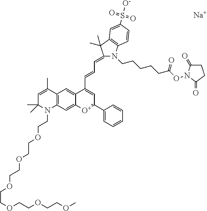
[Na].N1(CCCCCC(ON2C(=O)CCC2=O)=O)C2=C(C(C)(C)C1=CC=CC1=CC(C3=CC=CC=C3)=[O+]C3=CC4=C(C(C)=CC(C)(C)N4CCOCCOCCOCCOCCOCCOC)C=C31)C=C(S([O-])(=O)=O)C=C2
